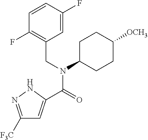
C1([F3C])=NNC(C(=O)N(CC2=C(F)C=CC(F)=C2)C2CCC([OCH3])CC2)=C1
